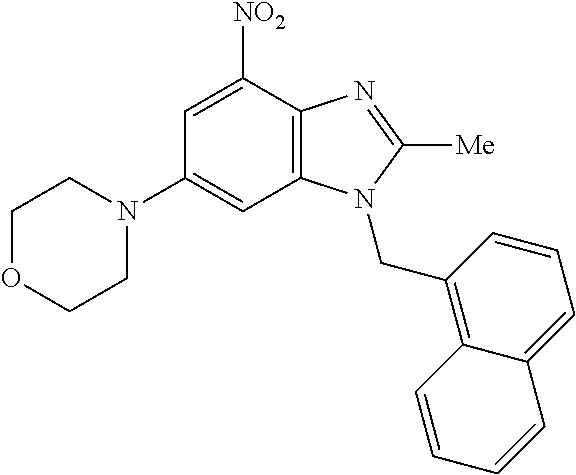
C1(N2CCOCC2)=CC2=C(C([NO2])=C1)N=C([Me])N2CC1=C2C(=CC=C1)C=CC=C2
